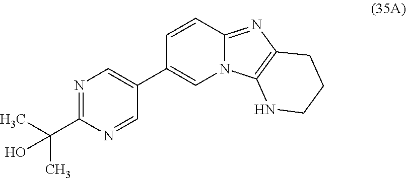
N1=C(C(C)(C)O)N=CC(C2=CN3C(=NC4=C3NCCC4)C=C2)=C1
